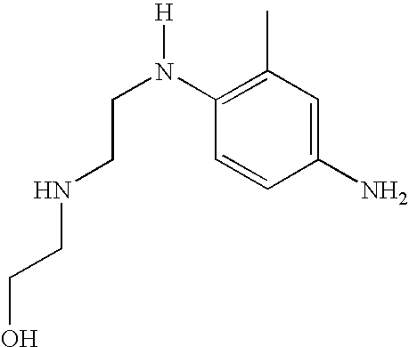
OCCNCCN([H])C1=C(C)C=C(N)C=C1
